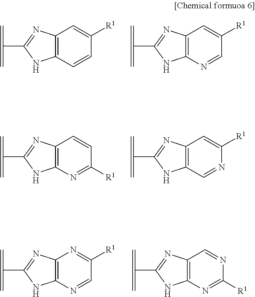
C12=C(C=CC([R1])=C1)NC(C(=C)=C)=N2.C12=C(N=CC([R1])=C1)NC(C(=C)=C)=N2.C12=C(N=C([R1])C=C1)NC(C(=C)=C)=N2.C12=C(C=NC([R1])=C1)NC(C(=C)=C)=N2.C12=C(N=CC([R1])=N1)NC(C(=C)=C)=N2.C12=C(N=C([R1])N=C1)NC(C(=C)=C)=N2
